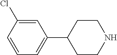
C1=CC(Cl)=CC(C2CCNCC2)=C1
